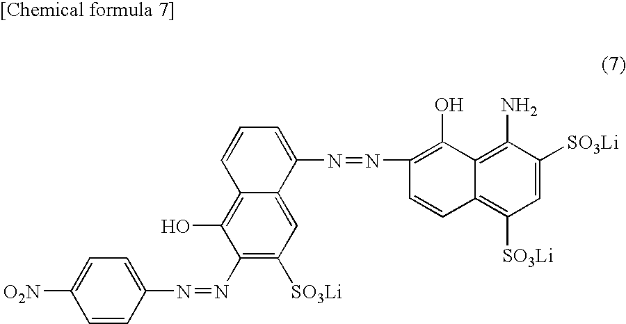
C1=CC=C(N=NC2=C(O)C3=C(N)C([SO3Li])=CC([SO3Li])=C3C=C2)C2=CC([SO3Li])=C(N=NC3=CC=C([O2N])C=C3)C(O)=C12
